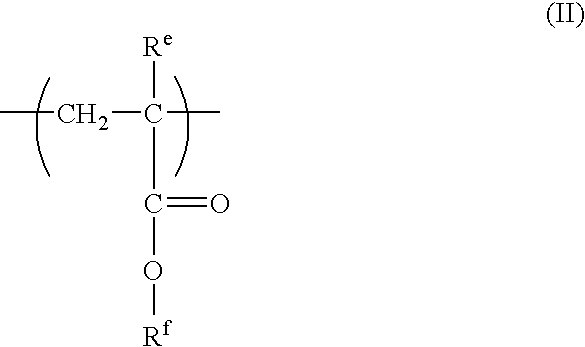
CCC(C)(C(O[Rf])=O)[Re]
